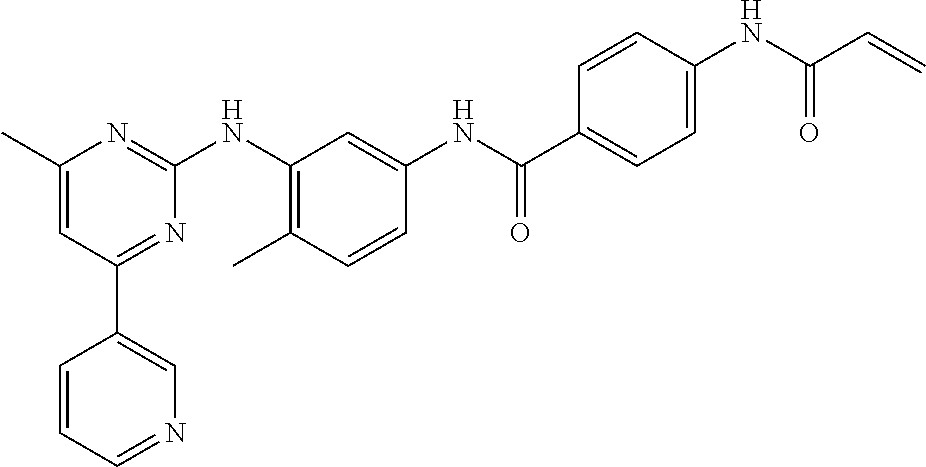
C1(C2=CN=CC=C2)=NC(NC2=C(C)C=CC(NC(C3=CC=C(NC(C=C)=O)C=C3)=O)=C2)=NC(C)=C1
